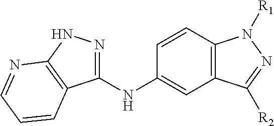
C12=C(C=CC(NC3=NNC4=C3C=CC=N4)=C1)N([R1])N=C2[R2]
